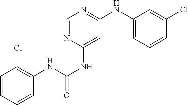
C1=CC=C(NC2=NC=NC(NC(NC3=C(Cl)C=CC=C3)=O)=C2)C=C1Cl
